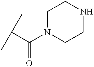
C(N1CCNCC1)(C(C)C)=O
